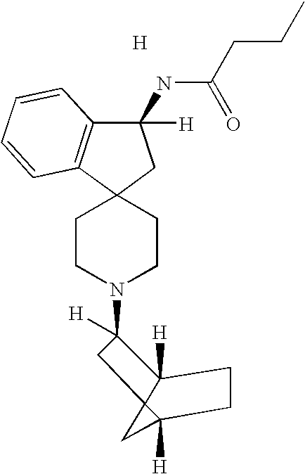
[H].C1CN(C2([H])C3([H])C4(C([H])(C4)CC3)C2)CCC12C1=C(C(NC(=O)CCC)([H])C2)C=CC=C1
